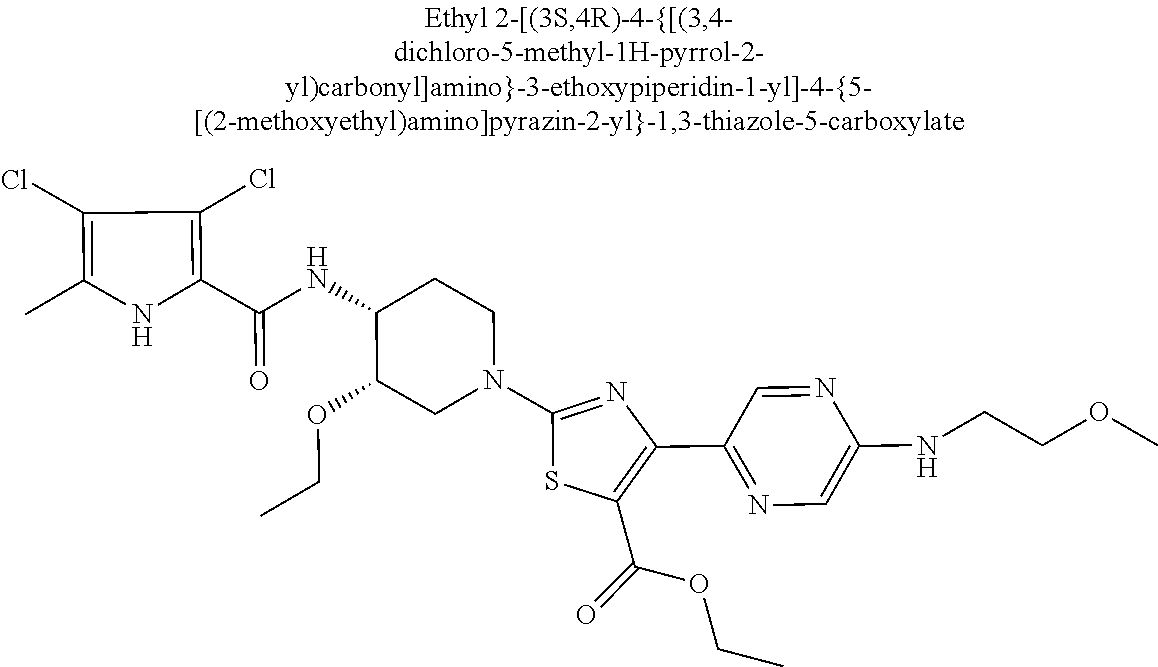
C1(Cl)=C(C)NC(C(=O)NC2C(OCC)CN(C3=NC(C4=NC=C(NCCOC)N=C4)=C(C(=O)OCC)S3)CC2)=C1Cl
